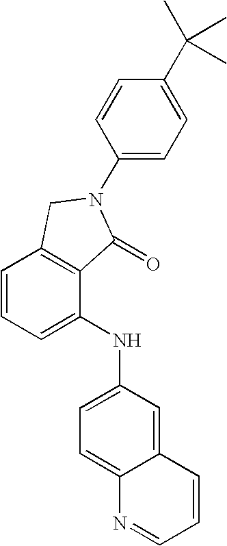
C1=CC=C(NC2=CC=C3C(=C2)C=CC=N3)C2=C1CN(C1=CC=C(C(C)(C)C)C=C1)C2=O
